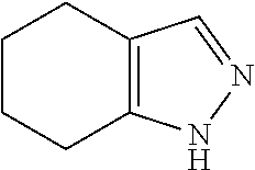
C12=C(C=NN1)CCCC2
